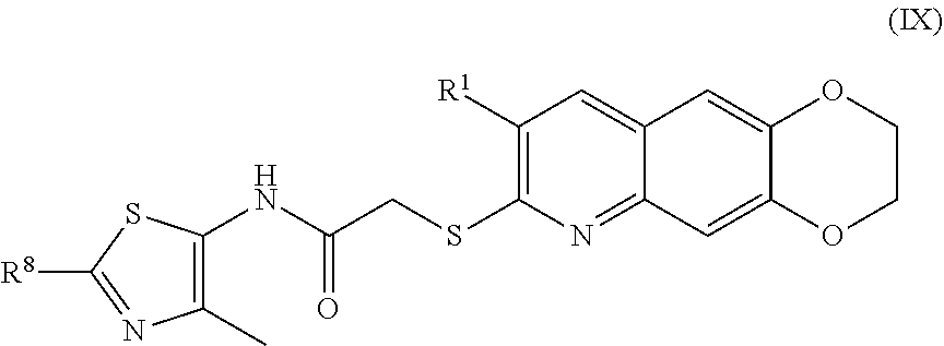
C1(C)=C(NC(CSC2=C([R1])C=C3C(=N2)C=C2C(=C3)OCCO2)=O)SC([R8])=N1
